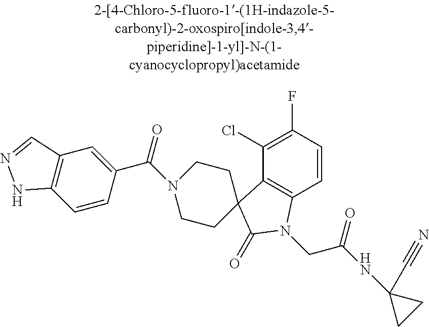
C1(Cl)=C(F)C=CC2=C1C1(C(=O)N2CC(NC2(C#N)CC2)=O)CCN(C(=O)C2=CC3=C(C=C2)NN=C3)CC1
